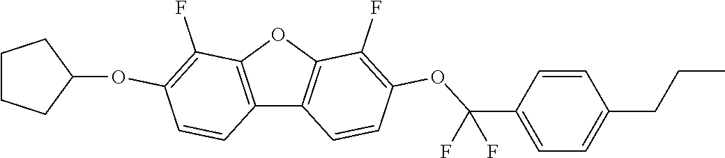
C12=C(OC3=C1C=CC(OC(C1=CC=C(CCC)C=C1)(F)F)=C3F)C(F)=C(OC1CCCC1)C=C2
